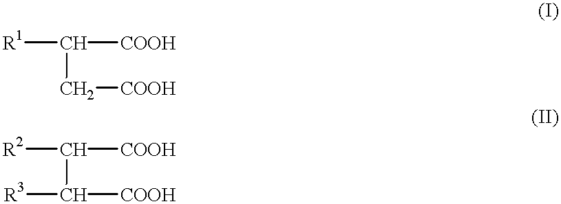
[R1]C([COOH])C[COOH].[R2]C([COOH])C([COOH])[R3]
